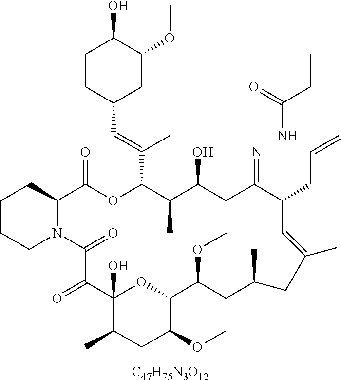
[C47H75N3O12].C1CCN2C(C1)C(=O)OC(C(=CC1CC(OC)C(O)CC1)C)C(C)C(O)CC(=N)C(CC=C)C=C(C)CC(C)CC(OC)C1OC(O)(C(=O)C2=O)C(C)CC1OC.NC(=O)CC
